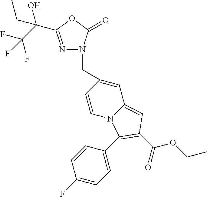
N1=C(C(C(F)(F)F)(O)CC)OC(=O)N1CC1=CC2=CC(C(OCC)=O)=C(C3=CC=C(F)C=C3)N2C=C1
